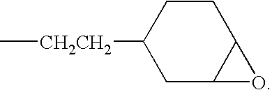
C[CH2CH2]C1CC2C(CC1)O2
